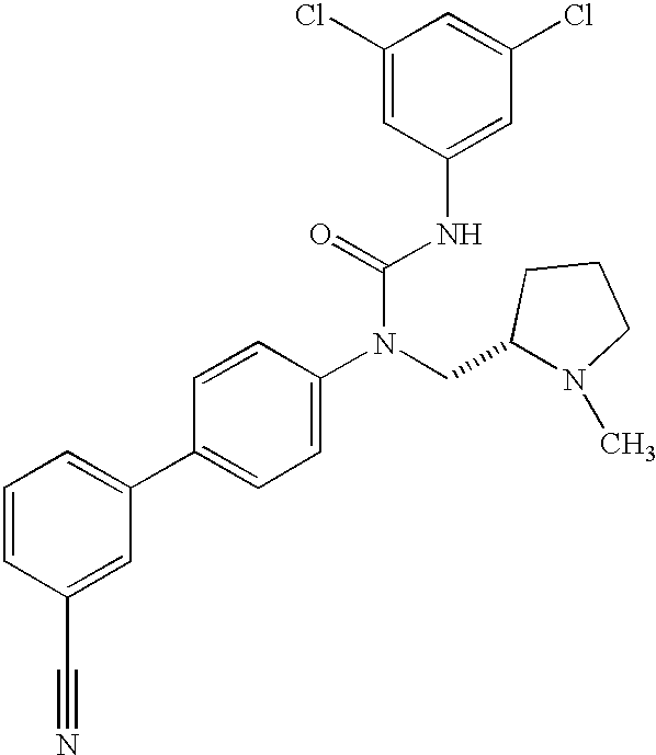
C1=CC(C#N)=CC(C2=CC=C(N(C(NC3=CC(Cl)=CC(Cl)=C3)=O)CC3N(C)CCC3)C=C2)=C1
